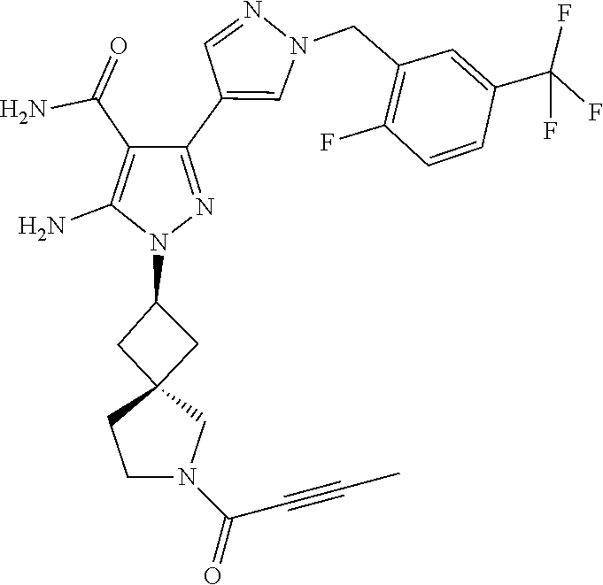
C12(CC(N3N=C(C4=CN(CC5=C(F)C=CC(C(F)(F)F)=C5)N=C4)C(C(N)=O)=C3N)C1)CCN(C(=O)C#CC)C2
